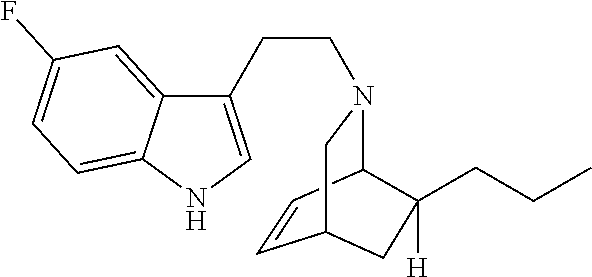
C12=CC(F)=CC=C1NC=C2CCN1C2C=CC(C1)CC2(CCC)[H]
